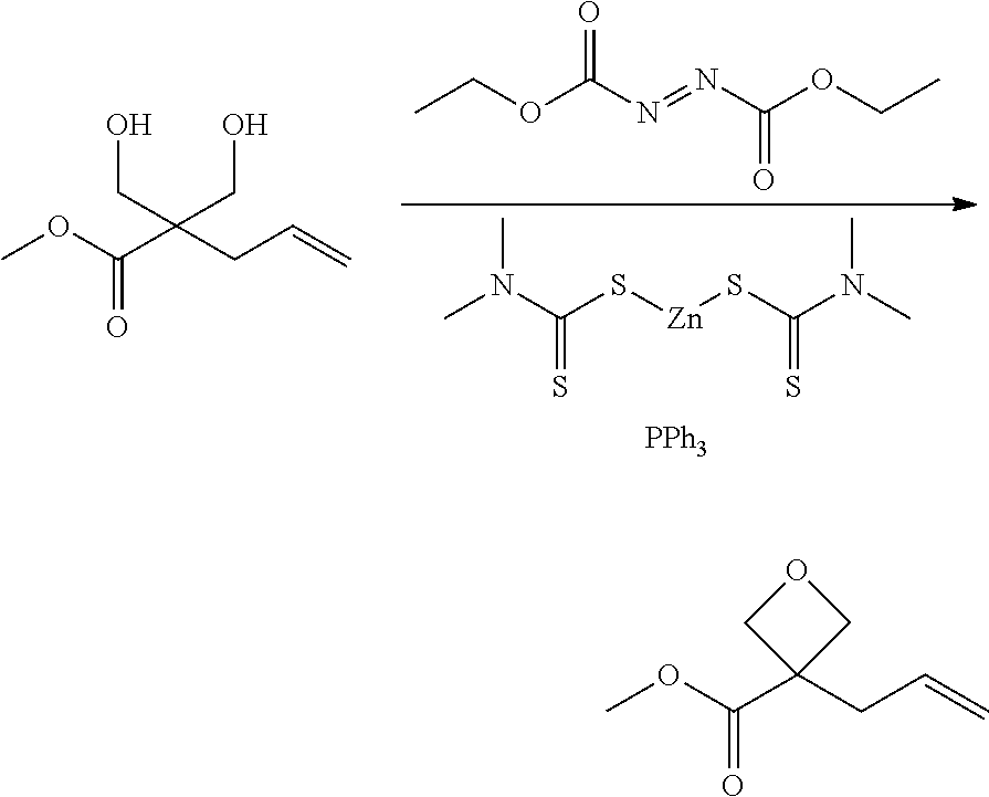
CCOC(N=NC(OCC)=O)=O.CN(C(S[Zn]SC(N(C)C)=S)=S)C.[PPh3].O(C(C(CC=C)(CO)CO)=O)C.O(C(C1(CC=C)COC1)=O)C
